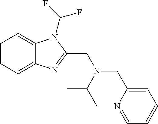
C1=CC=C2C(=C1)N=C(CN(CC1=CC=CC=N1)C(C)C)N2C(F)F
